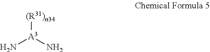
[(R31)n34][A3](N)N
